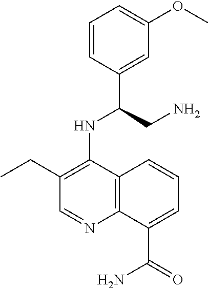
C1=CC(C(CN)NC2=C(CC)C=NC3=C2C=CC=C3C(=O)N)=CC(OC)=C1
